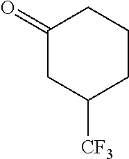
C1(=O)CC([CF3])CCC1
